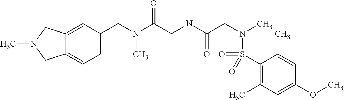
C1(CN(C(CNC(CN(C)S(=O)(C2=C(C)C=C(OC)C=C2C)=O)=O)=O)C)=CC=C2C(=C1)CN(C)C2
